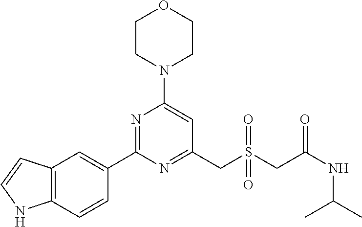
C1CN(C2=CC(CS(CC(NC(C)C)=O)(=O)=O)=NC(C3=CC4=C(C=C3)NC=C4)=N2)CCO1
